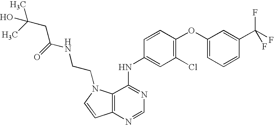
C12=C(N=CN=C1NC1=CC(Cl)=C(OC3=CC=CC(C(F)(F)F)=C3)C=C1)C=CN2CCNC(CC(C)(O)C)=O
